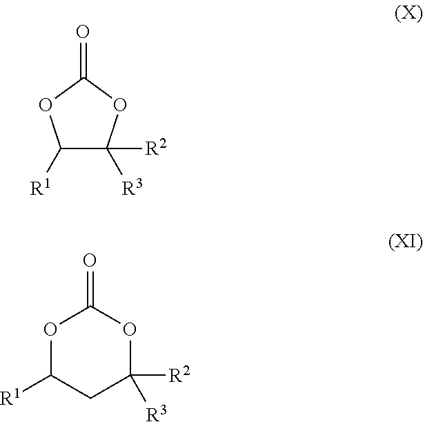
C1([R1])C([R2])([R3])OC(=O)O1.O1C([R1])CC([R2])([R3])OC1=O
